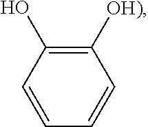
C1=CC=CC([OH)])=C1O
